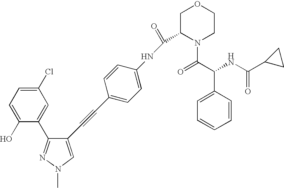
C1(O)=CC=C(Cl)C=C1C1=NN(C)C=C1C#CC1=CC=C(NC(C2N(C(C(NC(C3CC3)=O)C3=CC=CC=C3)=O)CCOC2)=O)C=C1
